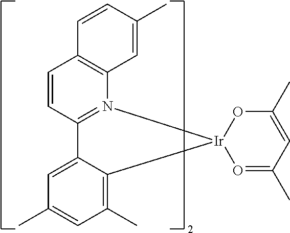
C12=CC(C)=CC(C)=C1[Ir]1(N3=C2C=CC2=C3C=C(C)C=C2)O=C(C)C=C(C)O1
